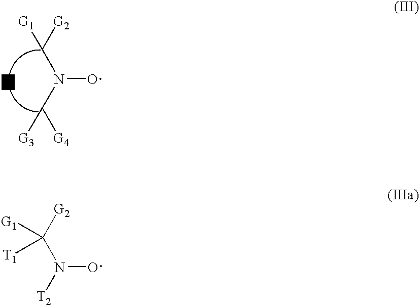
ON(C([G2])[G1])C([G4])[G3].[T].ON([T2])C([G2])([G1])[T1]
